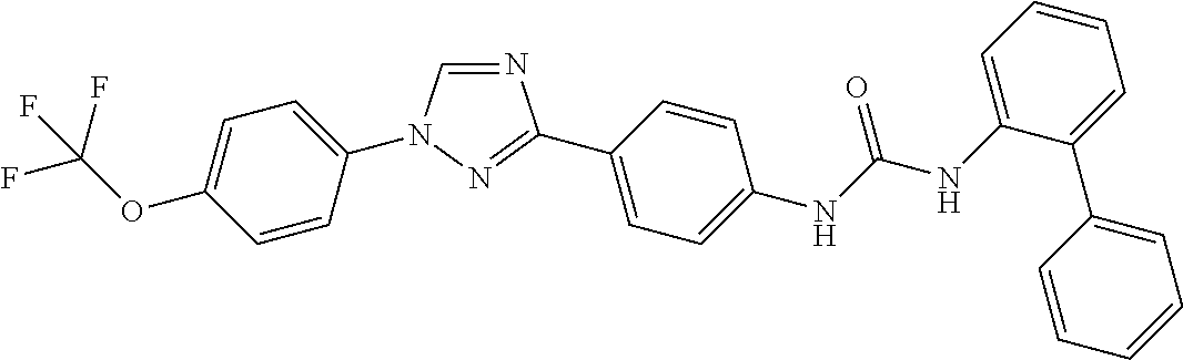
C1=C(N2C=NC(C3=CC=C(NC(NC4=CC=CC=C4C4=CC=CC=C4)=O)C=C3)=N2)C=CC(OC(F)(F)F)=C1
